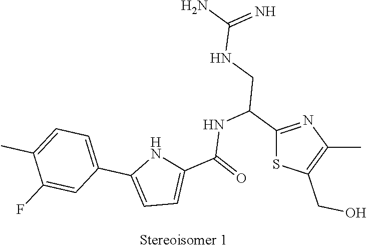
C1(C(CNC(N)=N)NC(=O)C2=CC=C(C3=CC=C(C)C(F)=C3)N2)=NC(C)=C(CO)S1
